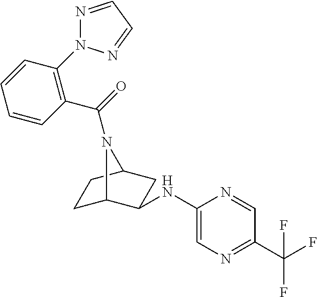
C1=CC(N2N=CC=N2)=C(C(=O)N2C3CCC2CC3NC2=CN=C(C(F)(F)F)C=N2)C=C1
